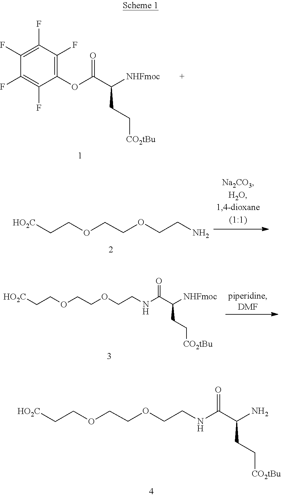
C(C[HO2C])OCCOCCNC(C(CC[CO2tBu])N)=O.C1(F)=C(F)C(F)=C(OC(C(CC[CO2tBu])[NHFmoc])=O)C(F)=C1F.C(C[HO2C])OCCOCCN.C(C[HO2C])OCCOCCNC(C(CC[CO2tBu])[NHFmoc])=O
